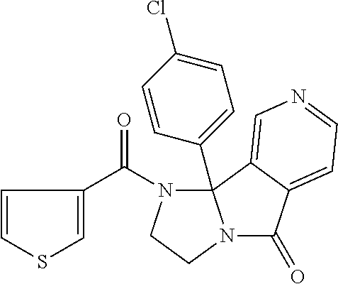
C1=CC(C(N2CCN3C(=O)C4=CC=NC=C4C23C2=CC=C(Cl)C=C2)=O)=CS1
